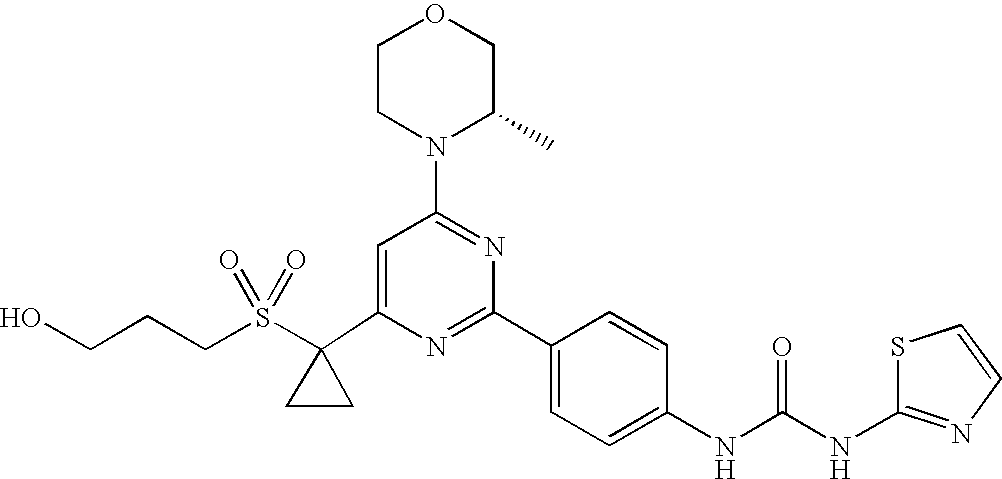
C1(C2(S(CCCO)(=O)=O)CC2)=CC(N2C(C)COCC2)=NC(C2=CC=C(NC(=O)NC3=NC=CS3)C=C2)=N1
